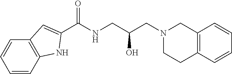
C1(C(NCC(CN2CCC3=C(C2)C=CC=C3)O)=O)=CC2=C(N1)C=CC=C2
